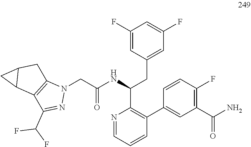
N1=CC=CC(C2=CC(C(N)=O)=C(F)C=C2)=C1C(NC(CN1C2=C(C(C(F)F)=N1)C1C(C2)C1)=O)CC1=CC(F)=CC(F)=C1
